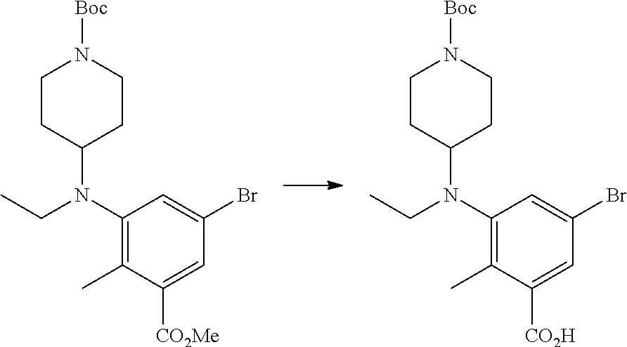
BrC1=CC(N(C2CCN([Boc])CC2)CC)=C(C)C([CO2Me])=C1.BrC1=CC(N(C2CCN([Boc])CC2)CC)=C(C)C([CO2H])=C1
